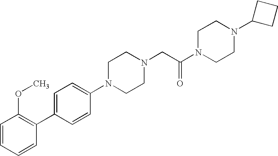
C1=CC=CC(C2=CC=C(N3CCN(CC(N4CCN(C5CCC5)CC4)=O)CC3)C=C2)=C1OC
